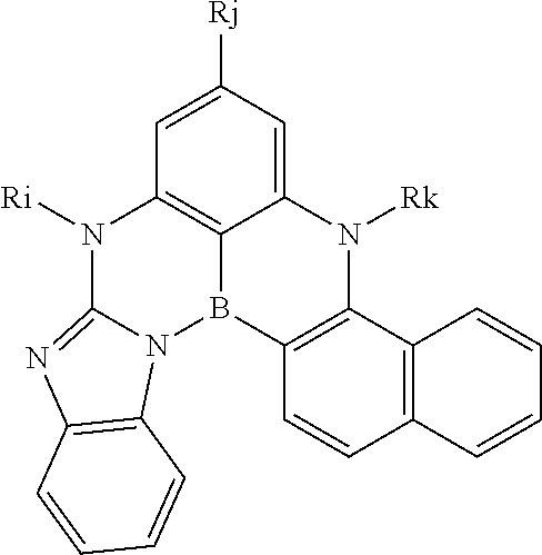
C12=CC([Rj])=CC3=C1B(C1=C(N2[Rk])C2=C(C=C1)C=CC=C2)N1C(=NC2=C1C=CC=C2)N3[Ri]
